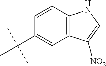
C12=C(C=CC(C(C)(C)C)=C1)NC=C2[NO2]
